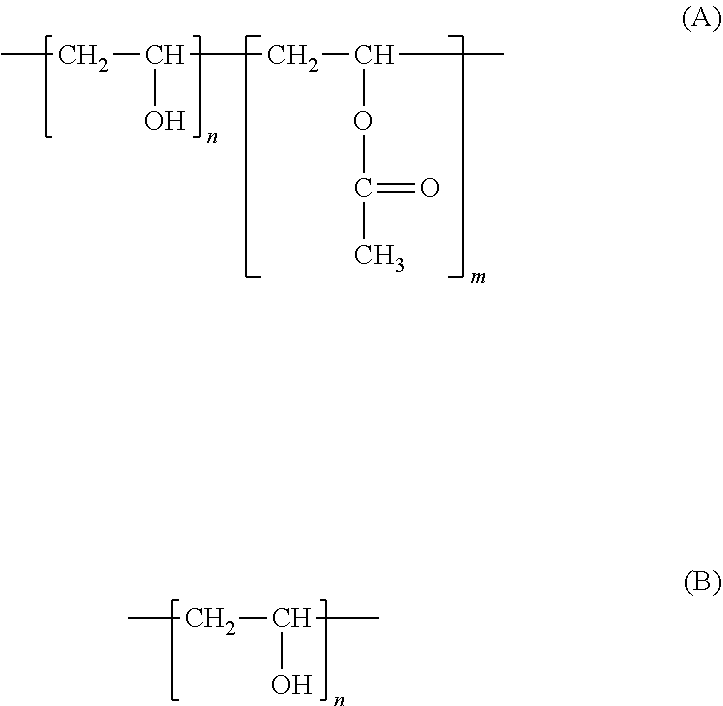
CCC(CC(OC(C)=O)C)O.CCC(C)O
